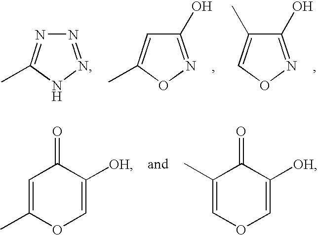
N1=NNC(C)=N1.C1(O)=NOC(C)=C1.C1(O)=NOC=C1C.C1=C(C)OC=C([OH])C1=O.C1(C)=COC=C([OH])C1=O
